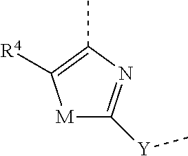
[M]1C([Y]C)=NC(C)=C1[R4]
